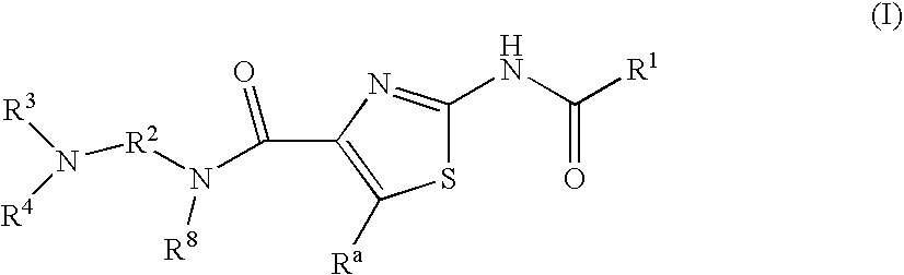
N([R2]N(C(=O)C1=C([Ra])SC(NC([R1])=O)=N1)[R8])([R3])[R4]
